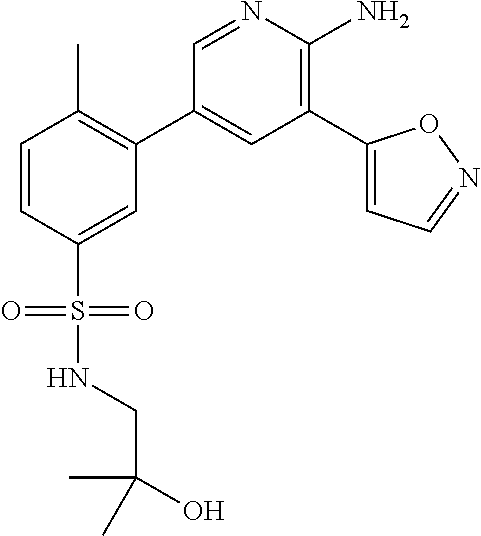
C1=CC(S(NCC(C)(C)O)(=O)=O)=CC(C2=CC(C3=CC=NO3)=C(N)N=C2)=C1C
